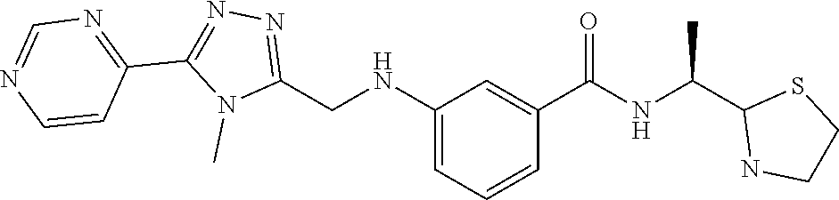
C(NC(C1=CC(NCC2=NN=C(C3=NC=NC=C3)N2C)=CC=C1)=O)(C1NCCS1)C
